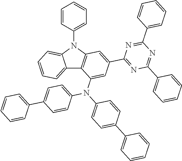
C12=CC=CC=C1N(C1=CC=CC=C1)C1=C2C(N(C2=CC=C(C3=CC=CC=C3)C=C2)C2=CC=C(C3=CC=CC=C3)C=C2)=CC(C2=NC(C3=CC=CC=C3)=NC(C3=CC=CC=C3)=N2)=C1
